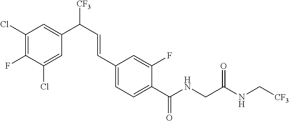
C1(Cl)=CC(C(C=CC2=CC=C(C(NCC(NC[CF3])=O)=O)C(F)=C2)[CF3])=CC(Cl)=C1F
